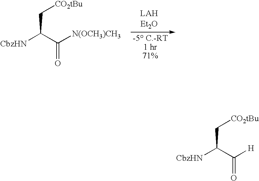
[CbzHN]C(C([N(OCH3)CH3])=O)C[CO2tBu].[CbzHN]C(C([H])=O)C[CO2tBu]
